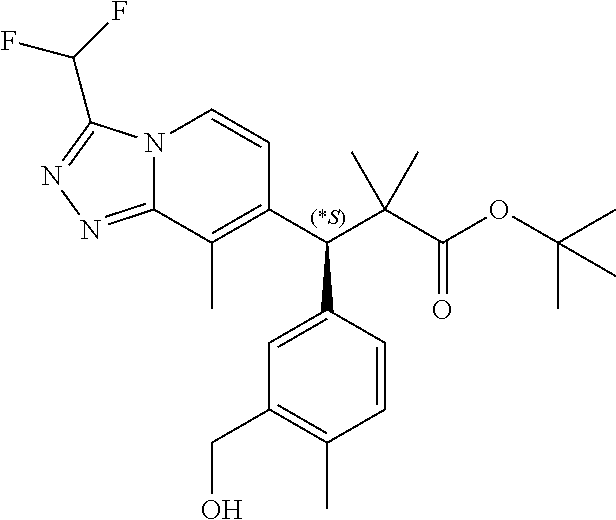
N12C(=NN=C1C(F)F)C(C)=C(C(C(C(OC(C)(C)C)=O)(C)C)C1=CC(CO)=C(C)C=C1)C=C2
